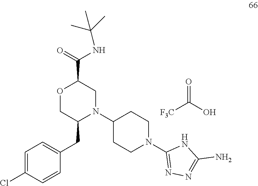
C(O)(=O)[F3C].N(C(C1OCC(CC2=CC=C(Cl)C=C2)N(C2CCN(C3=NN=C(N)N3)CC2)C1)=O)C(C)(C)C
